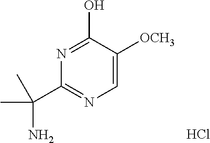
N1=C(C(C)(N)C)N=C(O)C([OCH3])=C1.Cl
